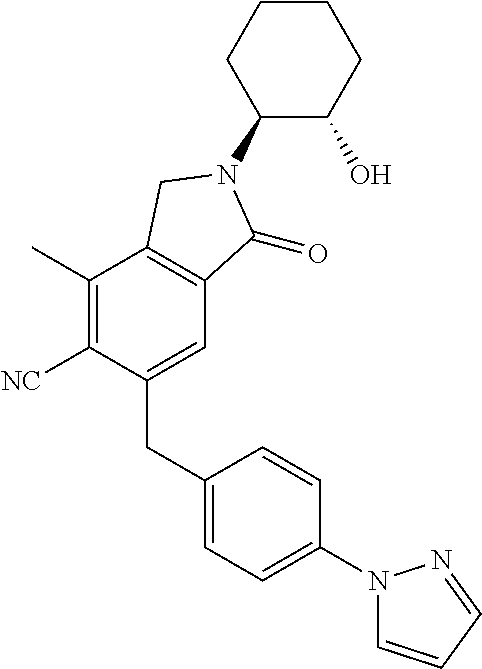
C1(CC2=CC=C(N3C=CC=N3)C=C2)=CC2=C(C(C)=C1[NC])CN(C1C(O)CCCC1)C2=O
